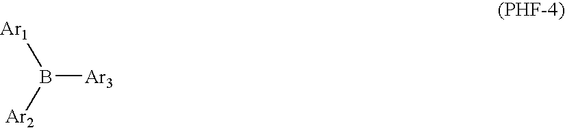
B([Ar3])([Ar2])[Ar1]
